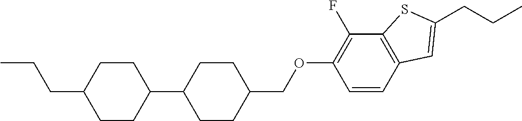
C1(COC2=C(F)C3=C(C=C2)C=C(CCC)S3)CCC(C2CCC(CCC)CC2)CC1
